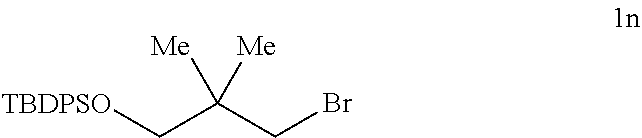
[TBDPSO]CC(CBr)([Me])[Me]
